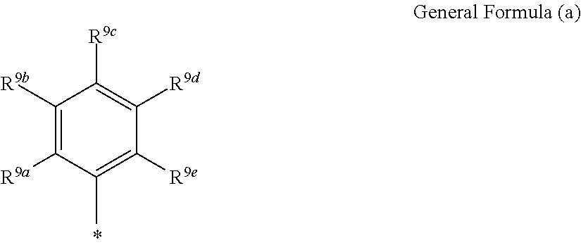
C1([R9b])=C([R9a])C(C)=C([R9e])C([R9d])=C1[R9c]
